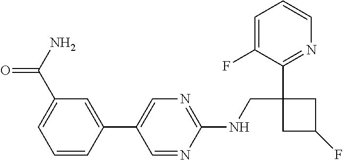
C1(NCC2(C3=NC=CC=C3F)CC(F)C2)=NC=C(C2=CC(C(N)=O)=CC=C2)C=N1
